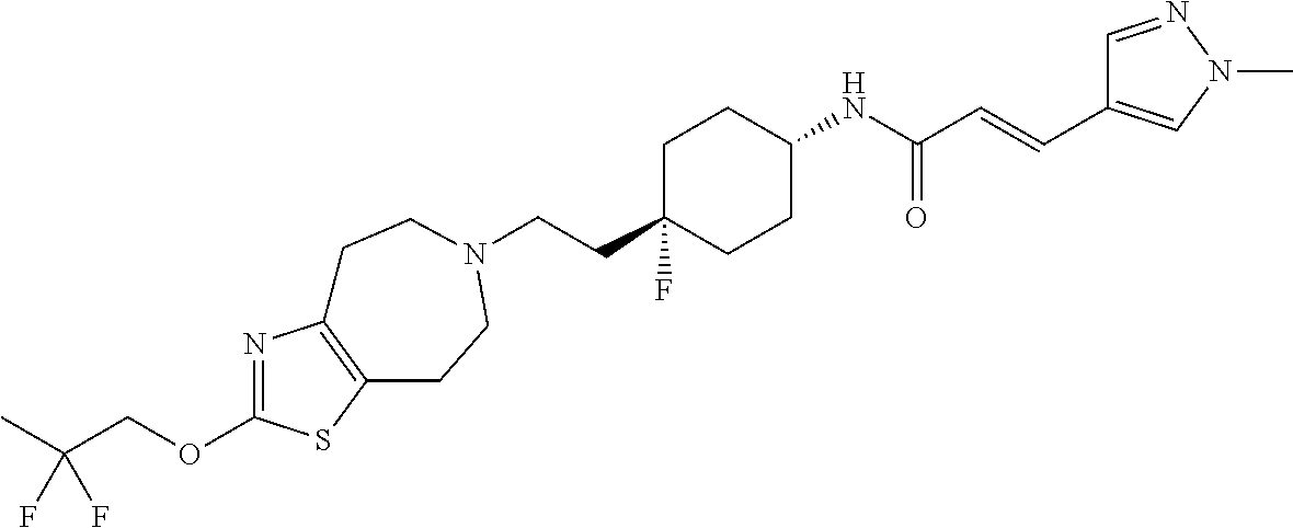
N1=C(OCC(F)(F)C)SC2=C1CCN(CCC1(F)CCC(NC(C=CC3=CN(C)N=C3)=O)CC1)CC2
